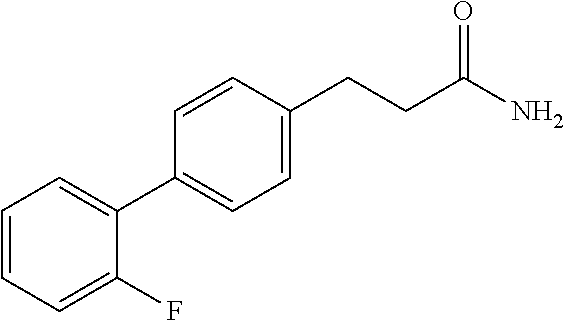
C1=CC=C(F)C(C2=CC=C(CCC(N)=O)C=C2)=C1
